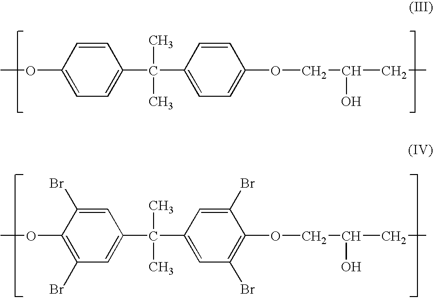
C1=CC(OC)=CC=C1C(C1=CC=C(OCC(CC)O)C=C1)(C)C.C1=C(Br)C(OC)=C(Br)C=C1C(C1=CC(Br)=C(OCC(CC)O)C(Br)=C1)(C)C
